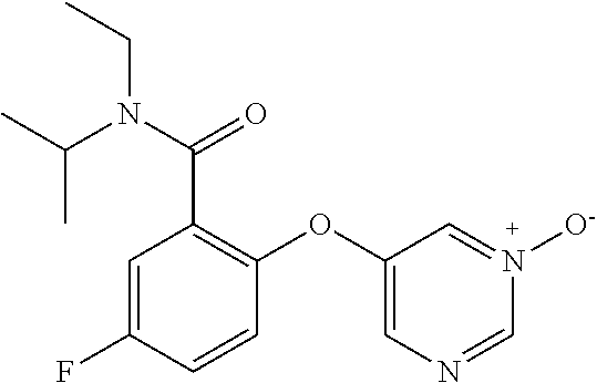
C1=C(F)C=CC(OC2=CN=CN([O-])=C2)=C1C(N(C(C)C)CC)=O
